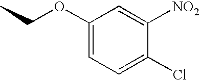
C1=C([NO2])C(Cl)=CC=C1OCC
